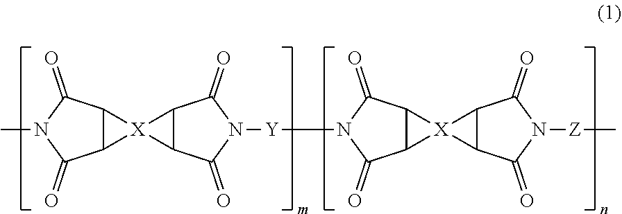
CN1C(=O)C2C(C1=O)[X]21C2C1C(=O)N([Y]N1C(=O)C3C(C1=O)[X]31C3C1C(=O)N([Z]C)C3=O)C2=O
